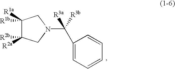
C1([R1b])([R1a])C([R2b])([R2a])CN(C(C2=CC=CC=C2)([R3b])[R3a])C1
